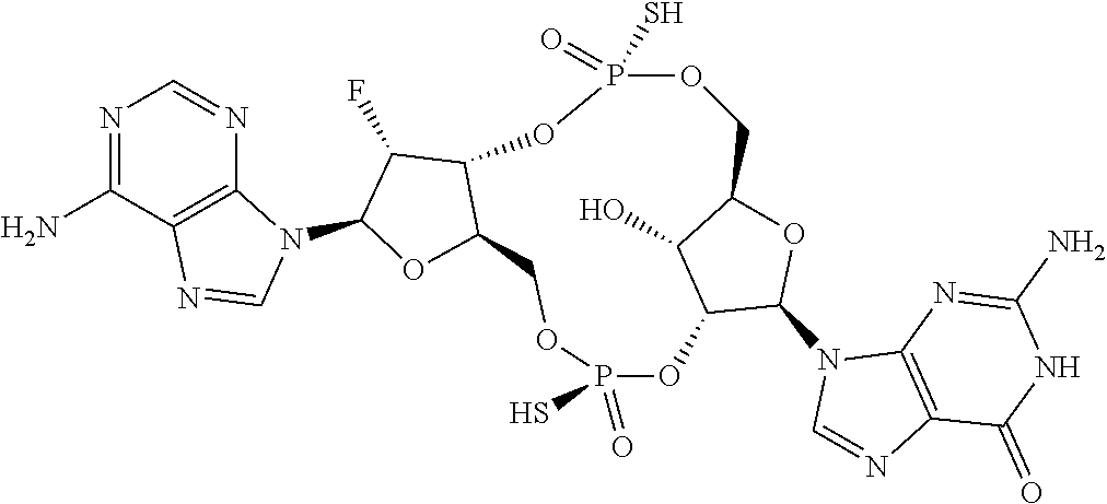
N1=C(N)C2=C(N=C1)N(C1OC3C(C1F)OP(S)(=O)OCC1OC(N4C=NC5=C4N=C(N)NC5=O)C(OP(=O)(S)OC3)C1O)C=N2
